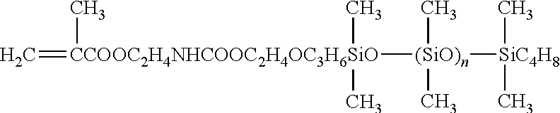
C=[CCOOC2H4NHCOOC2H4OC3H6SiO]([(SiO)n]([SiC4H8](C)C)(C)C)(C)(C)C
